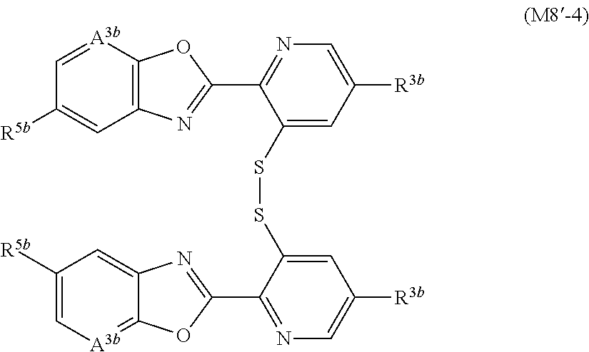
C1([R5b])=CC2=C([A3b]=C1)OC(C1=NC=C([R3b])C=C1SSC1=CC([R3b])=CN=C1C1=NC3=CC([R5b])=C[A3b]=C3O1)=N2
